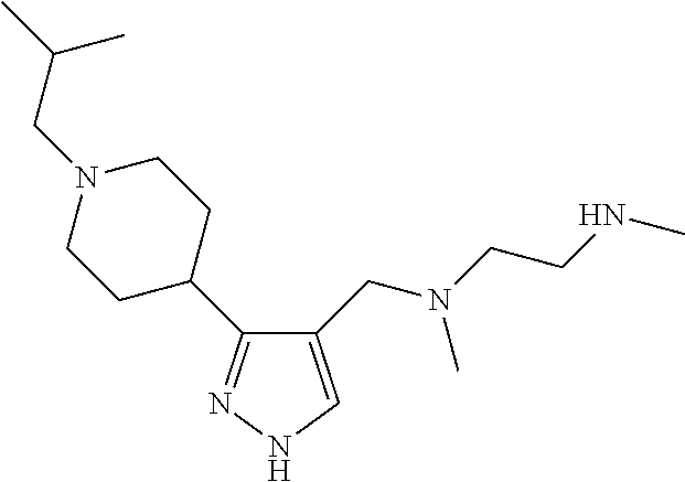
C1(CN(C)CCNC)=CNN=C1C1CCN(CC(C)C)CC1
